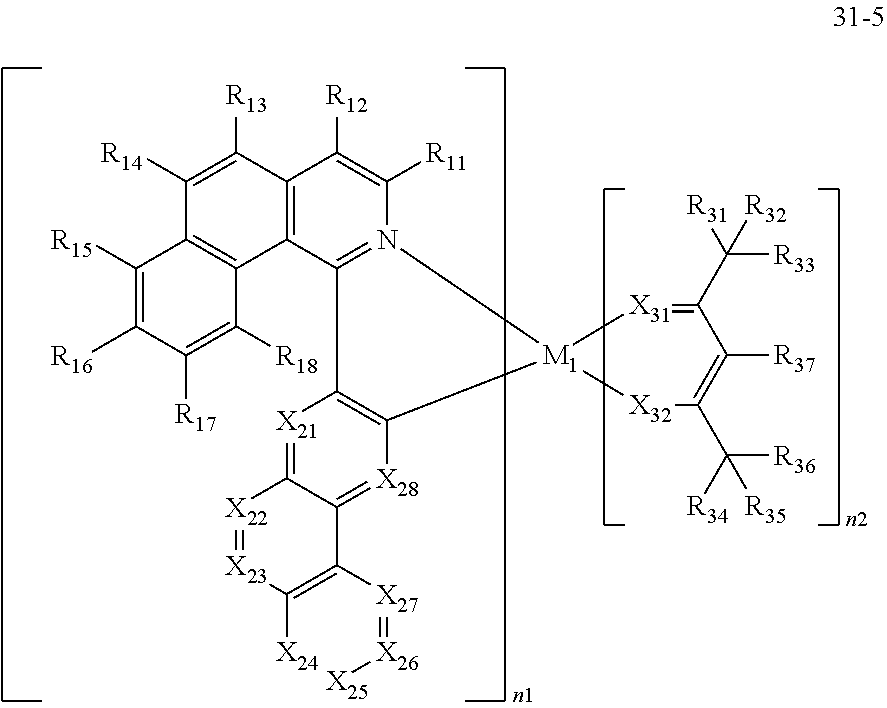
[X21]1=C2C(=[X28]C3=C1C1=N(C([R11])=C([R12])C4=C1C1=C(C([R14])=C4[R13])C([R15])=C([R16])C([R17])=C1[R18])[M1]31[X32]C(C([R34])([R36])[R35])=C([R37])C(C([R31])([R33])[R32])=[X31]1)C1=C([X23]=[X22]2)[X24]=[X25][X26]=[X27]1
